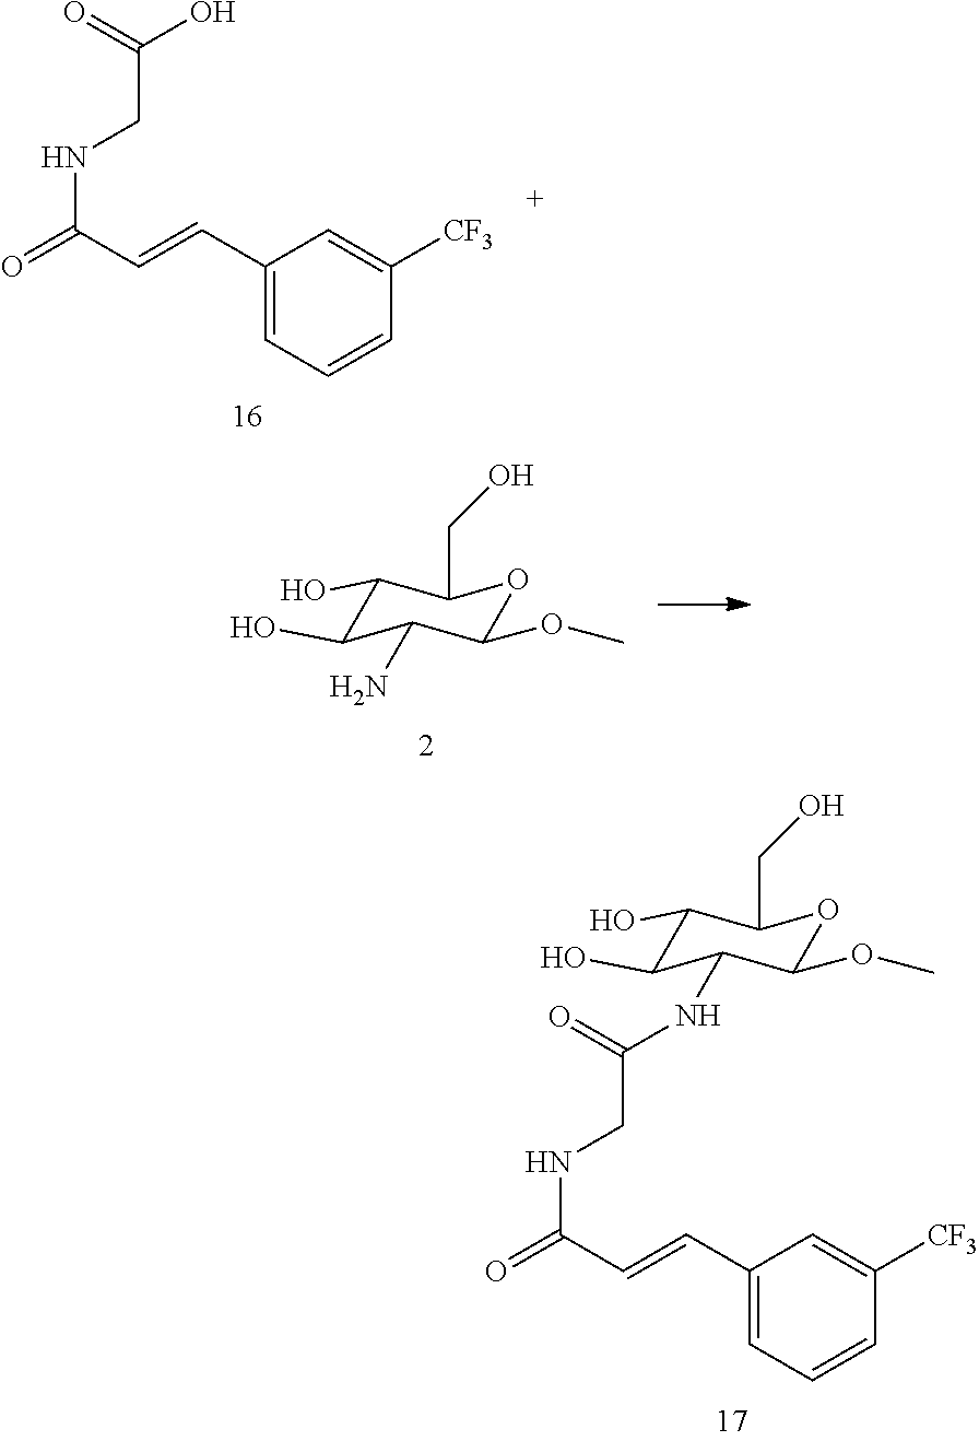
C1(O)C(O)C(N)C(OC)OC1CO.O=C(C=CC1=CC=CC([CF3])=C1)NCC(=O)NC1C(O)C(O)C(CO)OC1OC.O=C(C=CC1=CC=CC([CF3])=C1)NCC(O)=O
